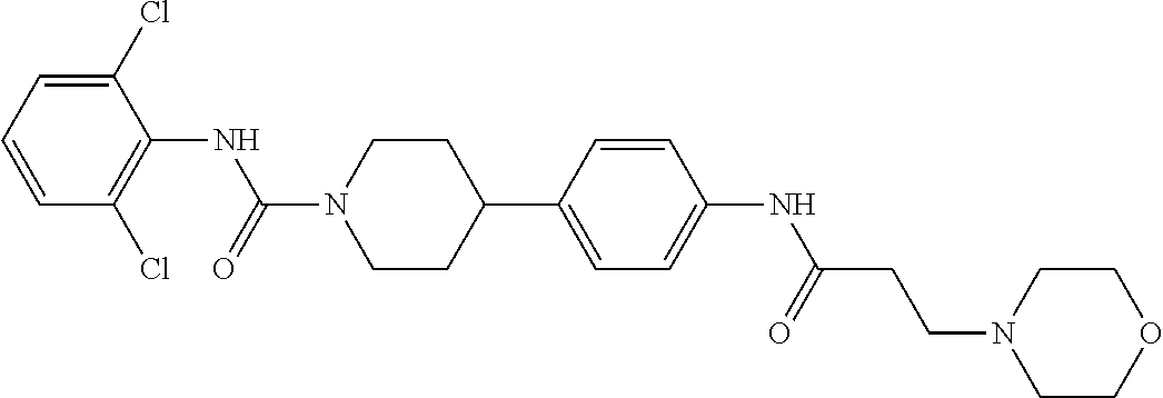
C1(Cl)=CC=CC(Cl)=C1NC(N1CCC(C2=CC=C(NC(CCN3CCOCC3)=O)C=C2)CC1)=O
